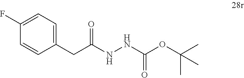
FC1=CC=C(CC(NNC(OC(C)(C)C)=O)=O)C=C1
